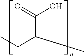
C(C(C(O)=O)C)C
